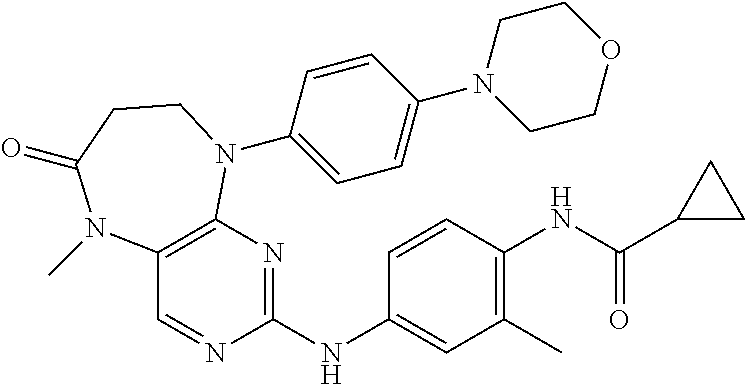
C1=CC(NC2=NC3=C(C=N2)N(C)C(=O)CCN3C2=CC=C(N3CCOCC3)C=C2)=CC(C)=C1NC(C1CC1)=O
